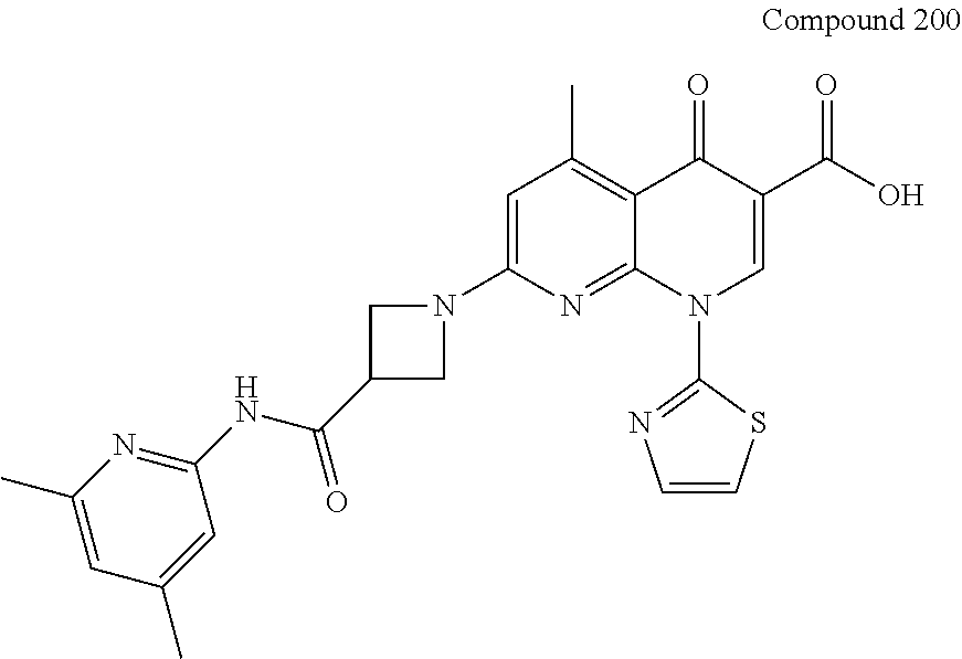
C1=C(N2CC(C(NC3=NC(C)=CC(C)=C3)=O)C2)N=C2C(=C1C)C(=O)C(C(O)=O)=CN2C1=NC=CS1
